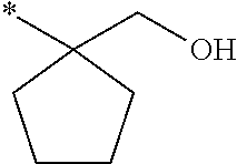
*C1(CO)CCCC1
